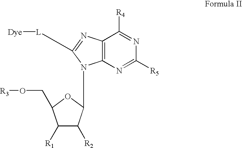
C1([R1])C([R2])C(N2C3=C(C([R4])=NC([R5])=N3)N=C2[L][Dye])OC1CO[R3]
